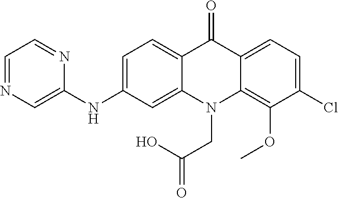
C12=CC=C(NC3=CN=CC=N3)C=C1N(CC(=O)O)C1=C(OC)C(Cl)=CC=C1C2=O
